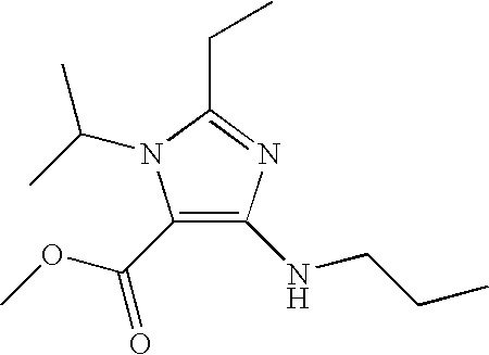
C1(C(OC)=O)=C(NCCC)N=C(CC)N1C(C)C
